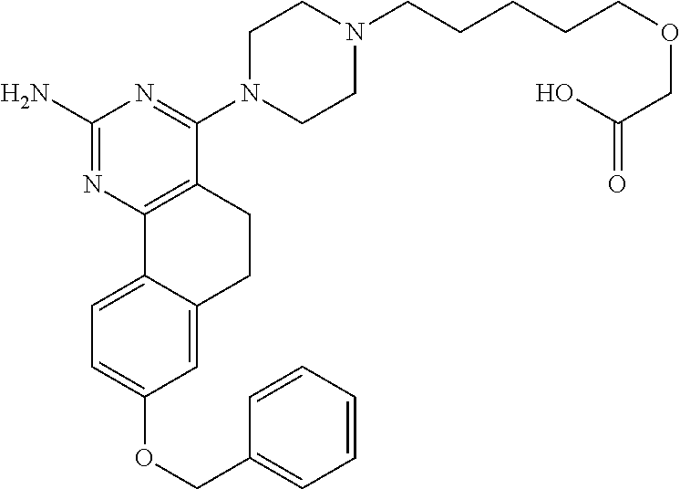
C1(N)=NC2=C(C(N3CCN(CCCCCOCC(O)=O)CC3)=N1)CCC1=CC(OCC3=CC=CC=C3)=CC=C21
